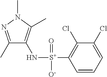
C1(C)=NN(C)C(C)=C1N[S+](C1=C(Cl)C(Cl)=CC=C1)(=O)[O-]
